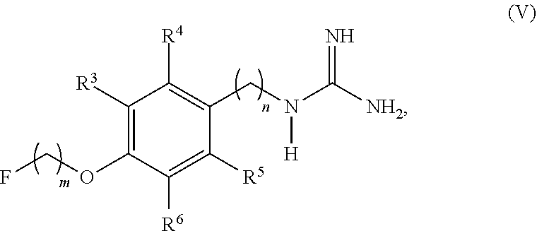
C1([R3])=C(OCF)C([R6])=C([R5])C(CN(C([NH2])=N)[H])=C1[R4]
